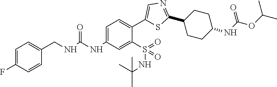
C1=C(NC(=O)NCC2=CC=C(F)C=C2)C=C(S(=O)(=O)NC(C)(C)C)C(C2=CN=C(C3CCC(NC(OC(C)C)=O)CC3)S2)=C1
